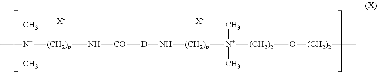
C[N+](C)(C)[(CH2)p]N[CO][D]N[(CH2)p][N+](C)(C)[(CH2)2]O[(CH2)2]C.[X-].[X-]
